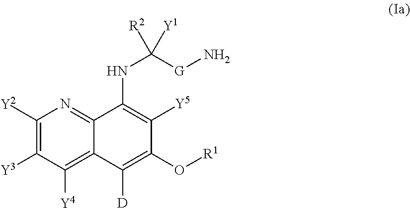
C1([Y2])=C([Y3])C([Y4])=C2C(=N1)C(NC([G]N)([R2])[Y1])=C([Y5])C(O[R1])=C2[D]
